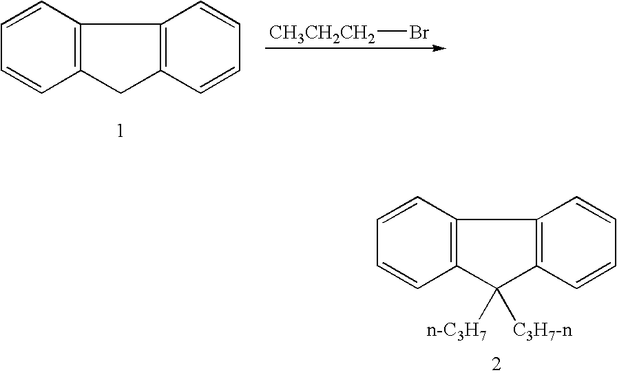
[CH3CH2CH2]Br.C1=CC2=C(C=C1)CC1=C2C=CC=C1.C1=CC2=C(C=C1)C([n-C3H7])([C3H7-n])C1=C2C=CC=C1
